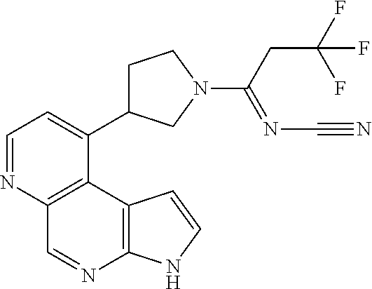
C1=NC2=C(C(C3CCN(C(=NC#N)CC(F)(F)F)C3)=C1)C1=C(N=C2)NC=C1
